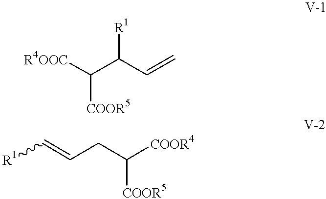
[R4OOC]C(C(C=C)[R1])[COOR5].[R1]C=CCC([COOR4])[COOR5]
